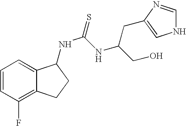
C1=CC(F)=C2C(=C1)C(NC(NC(CC1=CNC=N1)CO)=S)CC2
